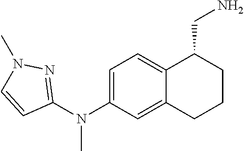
N(C1=CC=C2C(=C1)CCCC2CN)(C1=NN(C)C=C1)C
